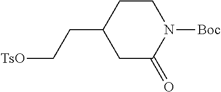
[TsO]CCC1CC(=O)N([Boc])CC1
